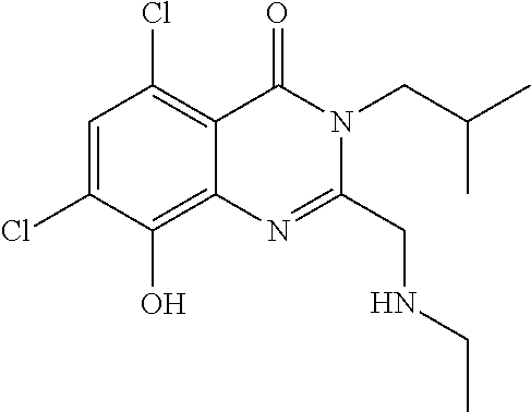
C1=C(Cl)C(O)=C2C(=C1Cl)C(=O)N(CC(C)C)C(CNCC)=N2
